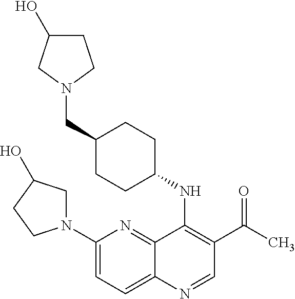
C1(N2CC(O)CC2)=CC=C2C(=N1)C(NC1CCC(CN3CCC(O)C3)CC1)=C(C(=O)C)C=N2
